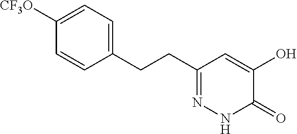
C1(CCC2=CC=C([CF3O])C=C2)=NNC(=O)C(O)=C1
